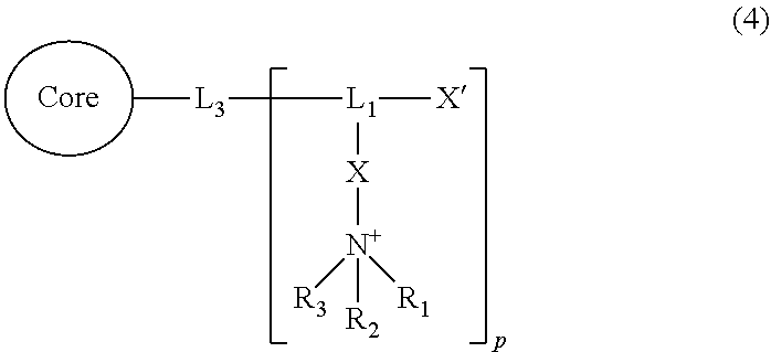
C[L3][L1]([X])[X][N+]([R2])([R3])[R1]
